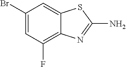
C1(Br)=CC(F)=C2C(=C1)SC(N)=N2
